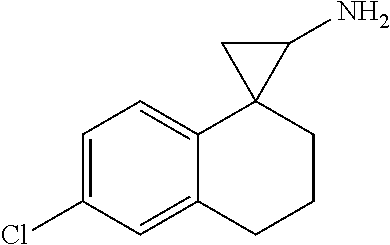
C1=C(Cl)C=C2C(=C1)C1(CCC2)C(N)C1
